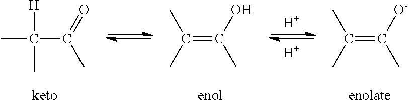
[H].[H].CC(C(C)=O)([H])C.C(=C(C)O)(C)C.C(=C(C)[O-])(C)C
